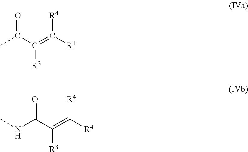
CC(C(=C([R4])[R4])[R3])=O.N(C(C(=C([R4])[R4])[R3])=O)C
